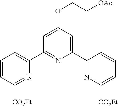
C1(C2=NC([CO2Et])=CC=C2)=CC(OCC[OAc])=CC(C2=CC=CC([CO2Et])=N2)=N1
